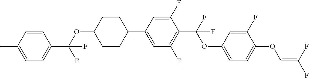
C1=CC(C)=CC=C1C(OC1CCC(C2=CC(F)=C(C(F)(OC3=CC=C(OC=C(F)F)C(F)=C3)F)C(F)=C2)CC1)(F)F
